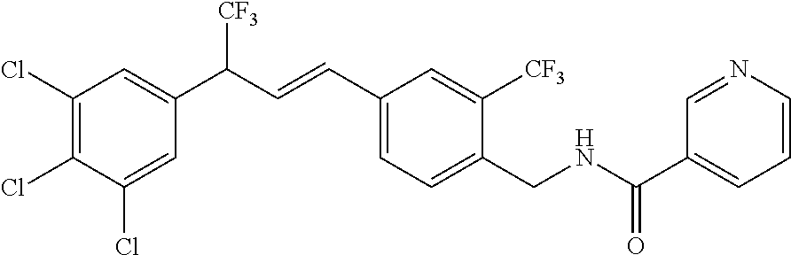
C1(Cl)=C(Cl)C(Cl)=CC(C([CF3])C=CC2=CC=C(CNC(C3=CC=CN=C3)=O)C([CF3])=C2)=C1
